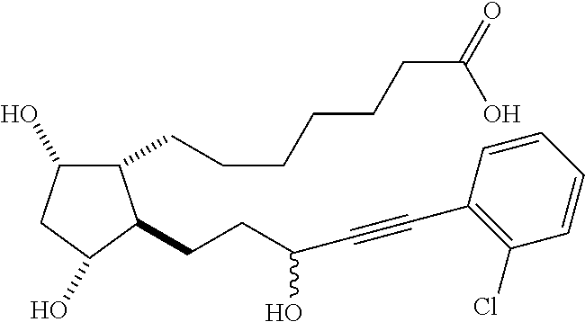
C1(CCCCCCC(=O)O)C(O)CC(O)C1CCC(O)C#CC1=C(Cl)C=CC=C1
